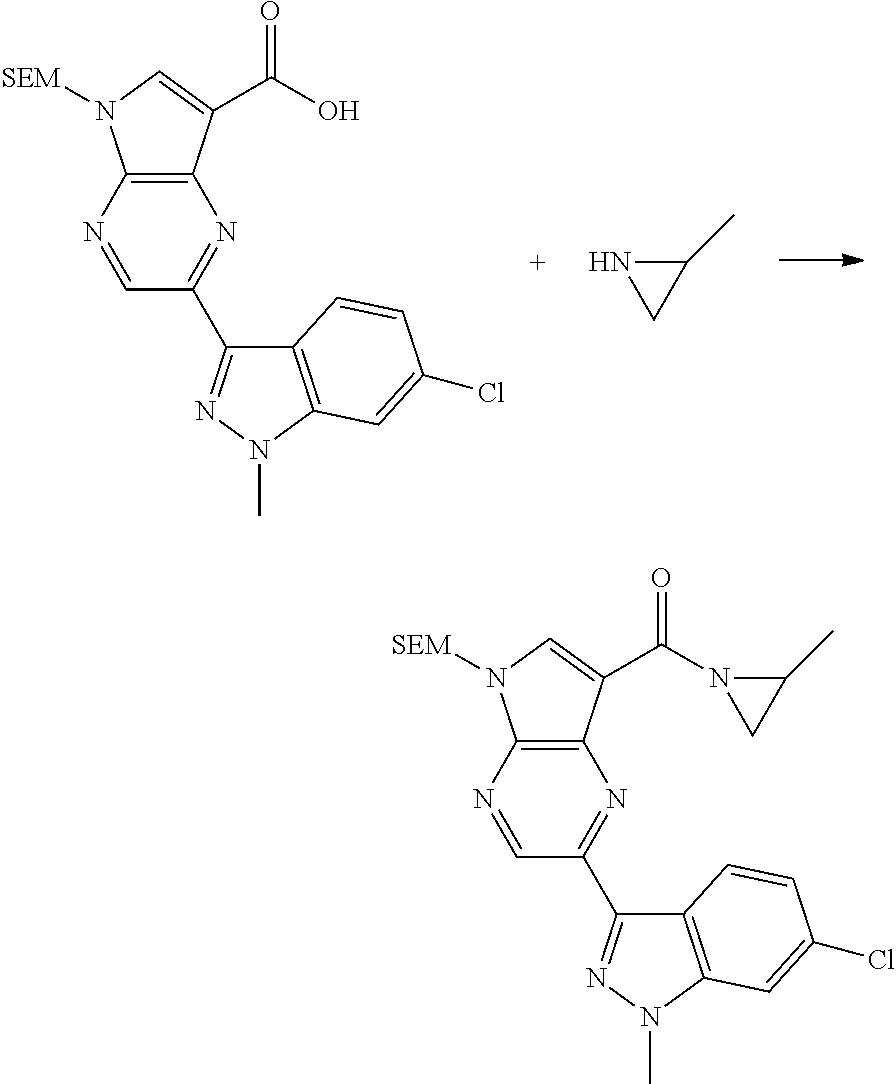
C1=NC2=C(N=C1C1=NN(C)C3=C1C=CC(Cl)=C3)C(C(O)=O)=CN2[SEM].C1(C)NC1.C1=NC2=C(N=C1C1=NN(C)C3=C1C=CC(Cl)=C3)C(C(N1CC1C)=O)=CN2[SEM]
